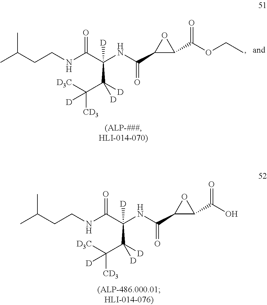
CC(CCNC(C(NC(C1C(C(OCC)=O)O1)=O)(C(C([CD3])([D3C])[D])([D])[D])[D])=O)C.CC(CCNC(C(NC(C1C(C(O)=O)O1)=O)(C(C([CD3])([D3C])[D])([D])[D])[D])=O)C
